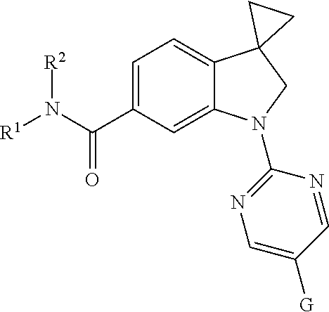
C1=C(C(=O)N([R2])[R1])C=C2C(=C1)C1(CN2C2=NC=C([G])C=N2)CC1
